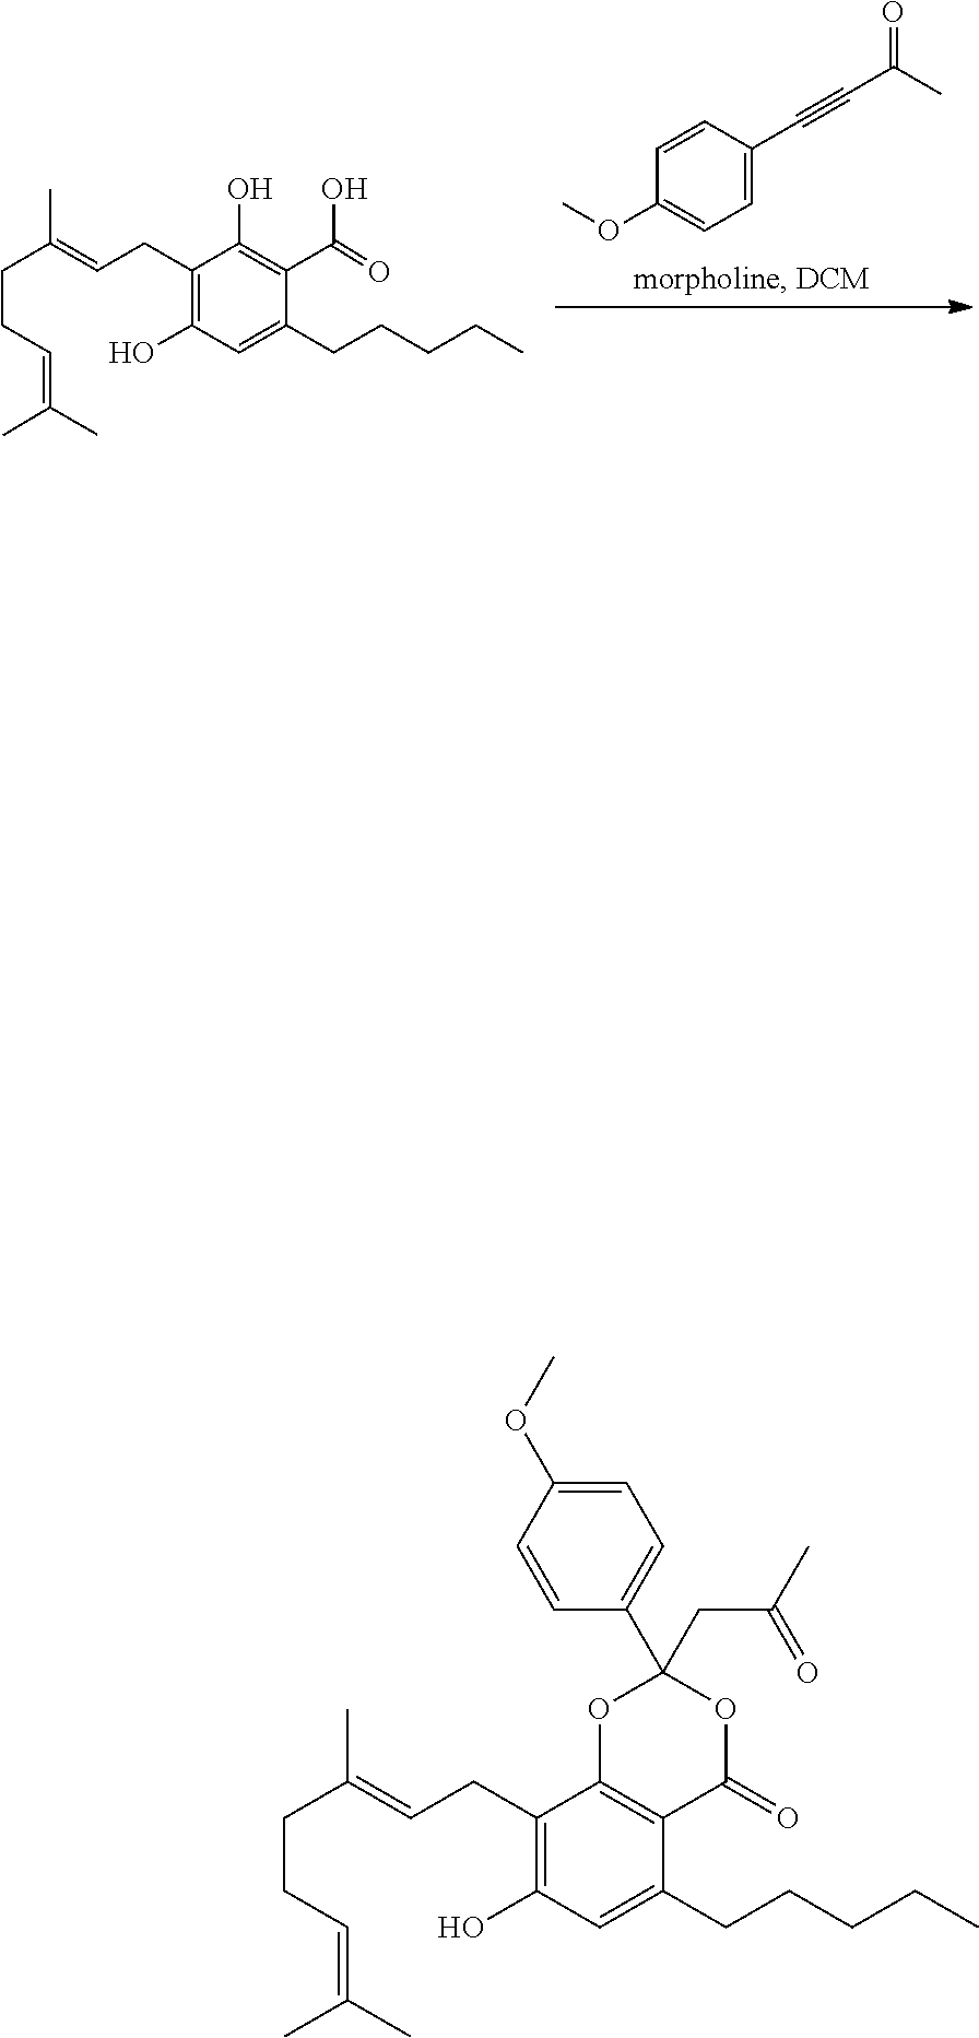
C1(C#CC(=O)C)=CC=C(OC)C=C1.OC1=C(C(O)=O)C(CCCCC)=CC(O)=C1CC=C(C)CCC=C(C)C.C1(OC)=CC=C(C2(CC(C)=O)OC3=C(C(=O)O2)C(CCCCC)=CC(O)=C3CC=C(CCC=C(C)C)C)C=C1
